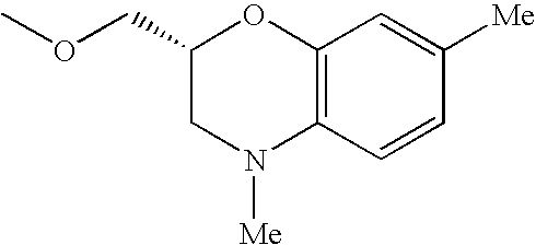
C1(COC)CN([Me])C2=C(O1)C=C([Me])C=C2
